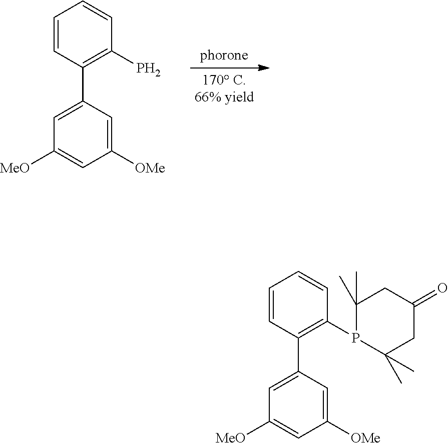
C1(C2=C(P)C=CC=C2)=CC([MeO])=CC([OMe])=C1.C1(C2=C(P3C(C)(C)CC(=O)CC3(C)C)C=CC=C2)=CC([MeO])=CC([OMe])=C1
